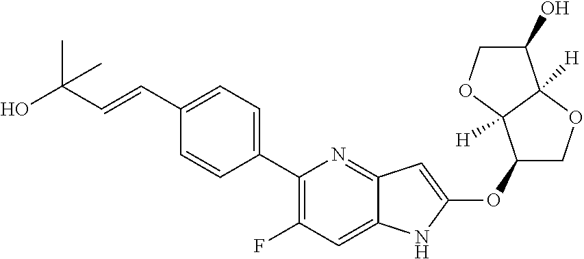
C1(OC2=CC3=NC(C4=CC=C(C=CC(O)(C)C)C=C4)=C(F)C=C3N2)COC2([H])C1([H])OCC2O
